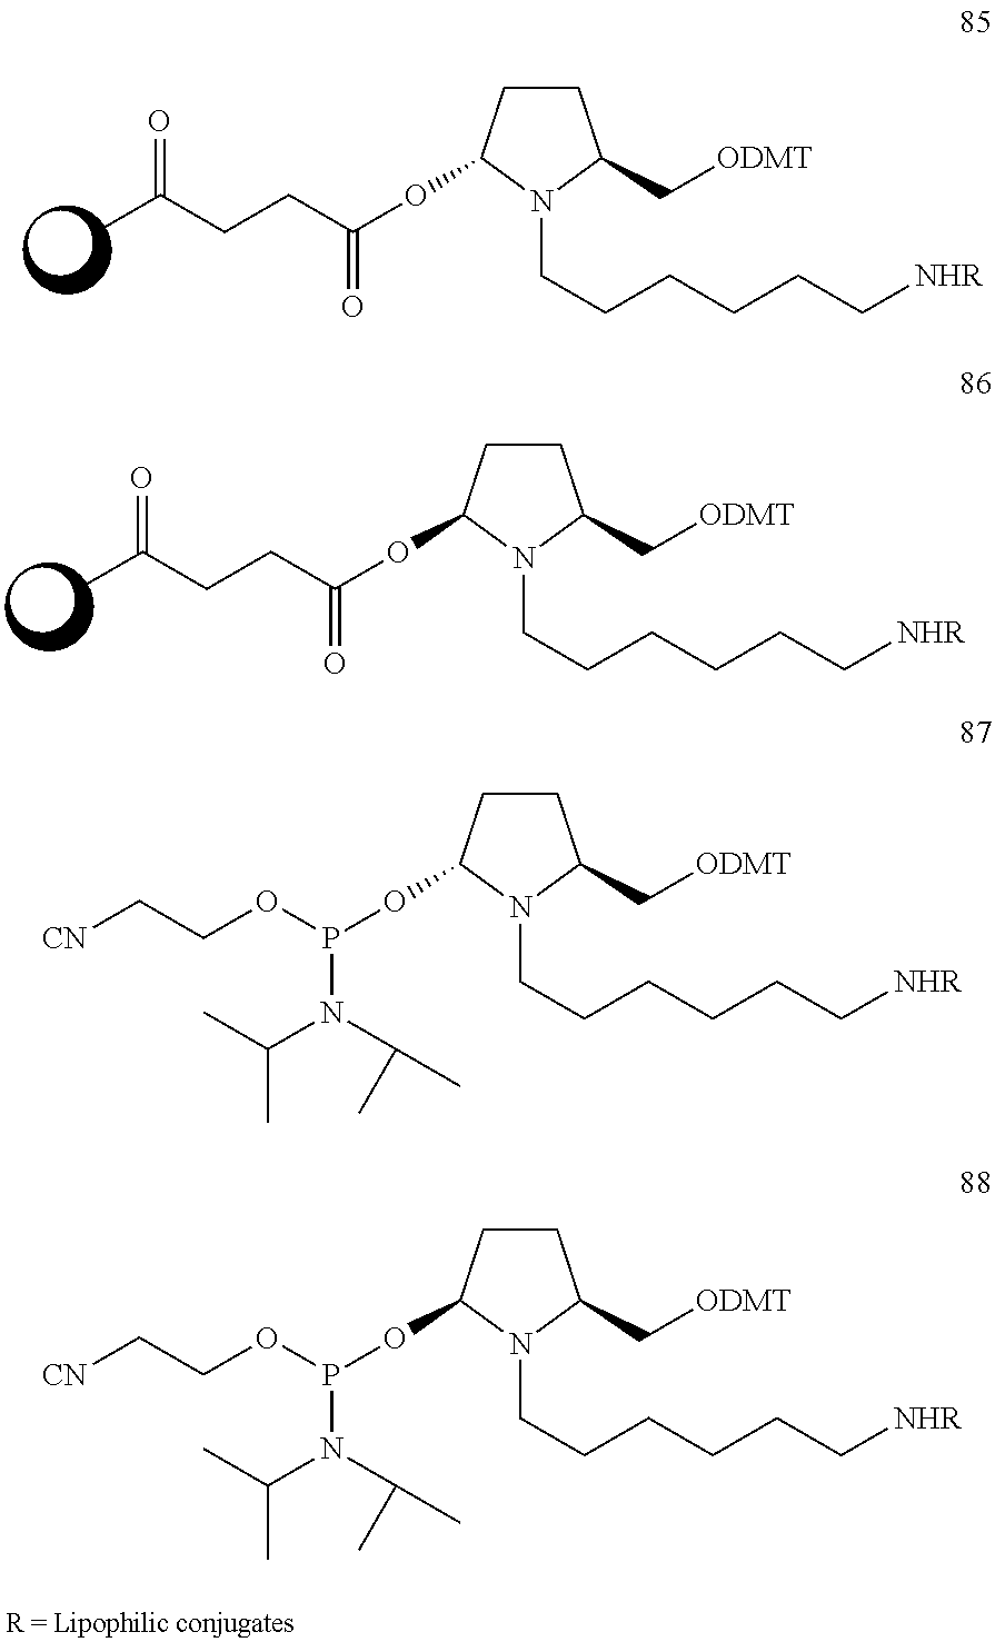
C1CC(OC(=O)CCC(C)=O)N(CCCCCC[NHR])C1C[ODMT].C1CC(OC(=O)CCC(C)=O)N(CCCCCC[NHR])C1C[ODMT].C1CC(OP(N(C(C)C)C(C)C)OCC[CN])N(CCCCCC[NHR])C1C[ODMT].C1CC(OP(N(C(C)C)C(C)C)OCC[CN])N(CCCCCC[NHR])C1C[ODMT]
